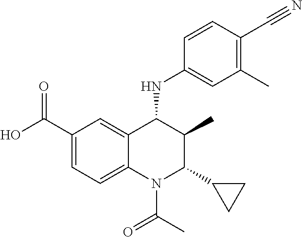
C1(C(O)=O)=CC=C2C(=C1)C(NC1=CC(C)=C(C#N)C=C1)C(C)C(C1CC1)N2C(C)=O
